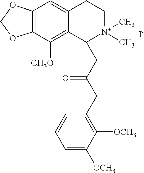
[I-].C12=C(C([CH3O])=C3C(=C1)CC[N+](C)(C)C3CC(CC1=C([OCH3])C([OCH3])=CC=C1)=O)OCO2
